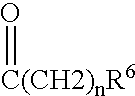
[C(CH2)nR6]=O
